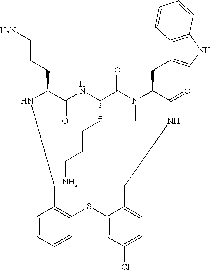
C1=CC=CC2=C1CNC(CCCN)C(=O)NC(CCCCN)C(=O)N(C)C(CC1=CNC3=C1C=CC=C3)C(=O)NCC1=CC=C(Cl)C=C1S2
